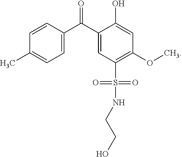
C1=CC(C)=CC=C1C(C1=CC(S(NCCO)(=O)=O)=C(OC)C=C1O)=O
